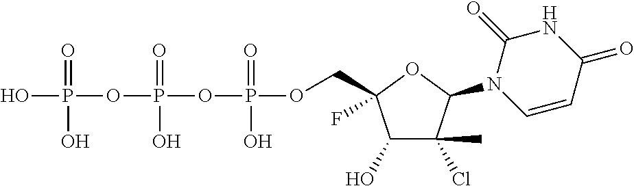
C1(O)C(Cl)(C)C(N2C=CC(=O)NC2=O)OC1(COP(OP(OP(O)(=O)O)(=O)O)(=O)O)F
